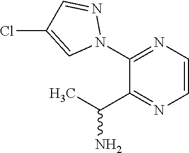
C1(C(C)N)=NC=CN=C1N1N=CC(Cl)=C1
